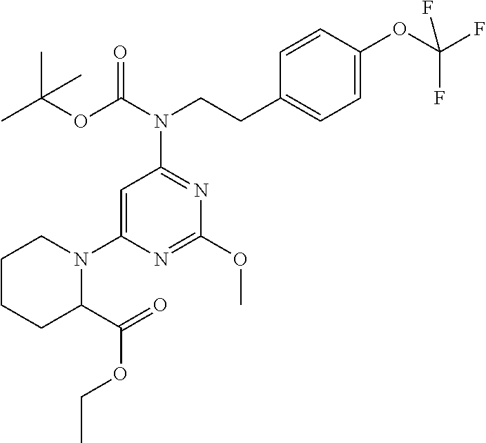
C1CCC(C(=O)OCC)N(C2=CC(N(CCC3=CC=C(OC(F)(F)F)C=C3)C(OC(C)(C)C)=O)=NC(OC)=N2)C1
